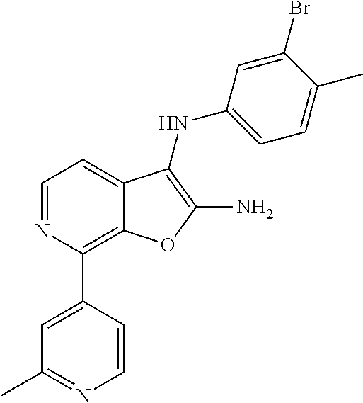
C1=NC(C2=CC(C)=NC=C2)=C2C(=C1)C(NC1=CC=C(C)C(Br)=C1)=C(N)O2
